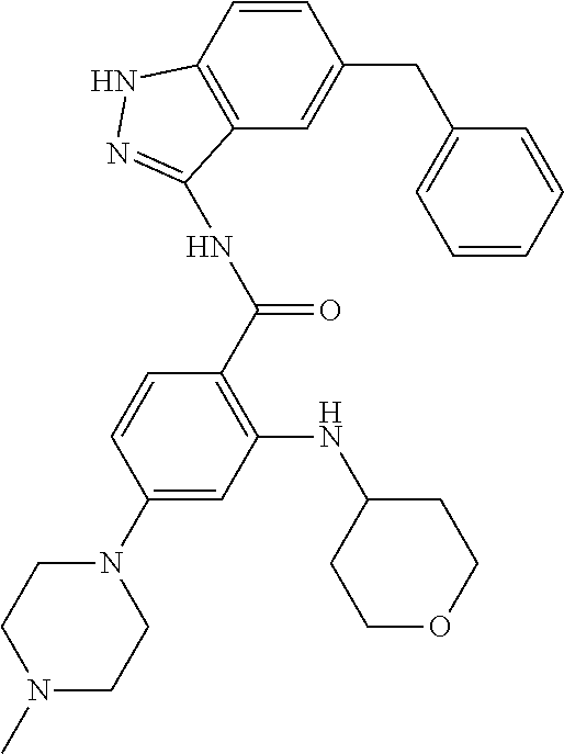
C1=CC2=C(C=C1CC1=CC=CC=C1)C(NC(=O)C1=C(NC3CCOCC3)C=C(N3CCN(C)CC3)C=C1)=NN2
